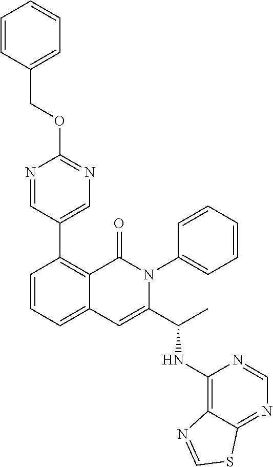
C1(C2=C3C(=CC=C2)C=C(C(C)NC2=C4C(=NC=N2)SC=N4)N(C2=CC=CC=C2)C3=O)=CN=C(OCC2=CC=CC=C2)N=C1
